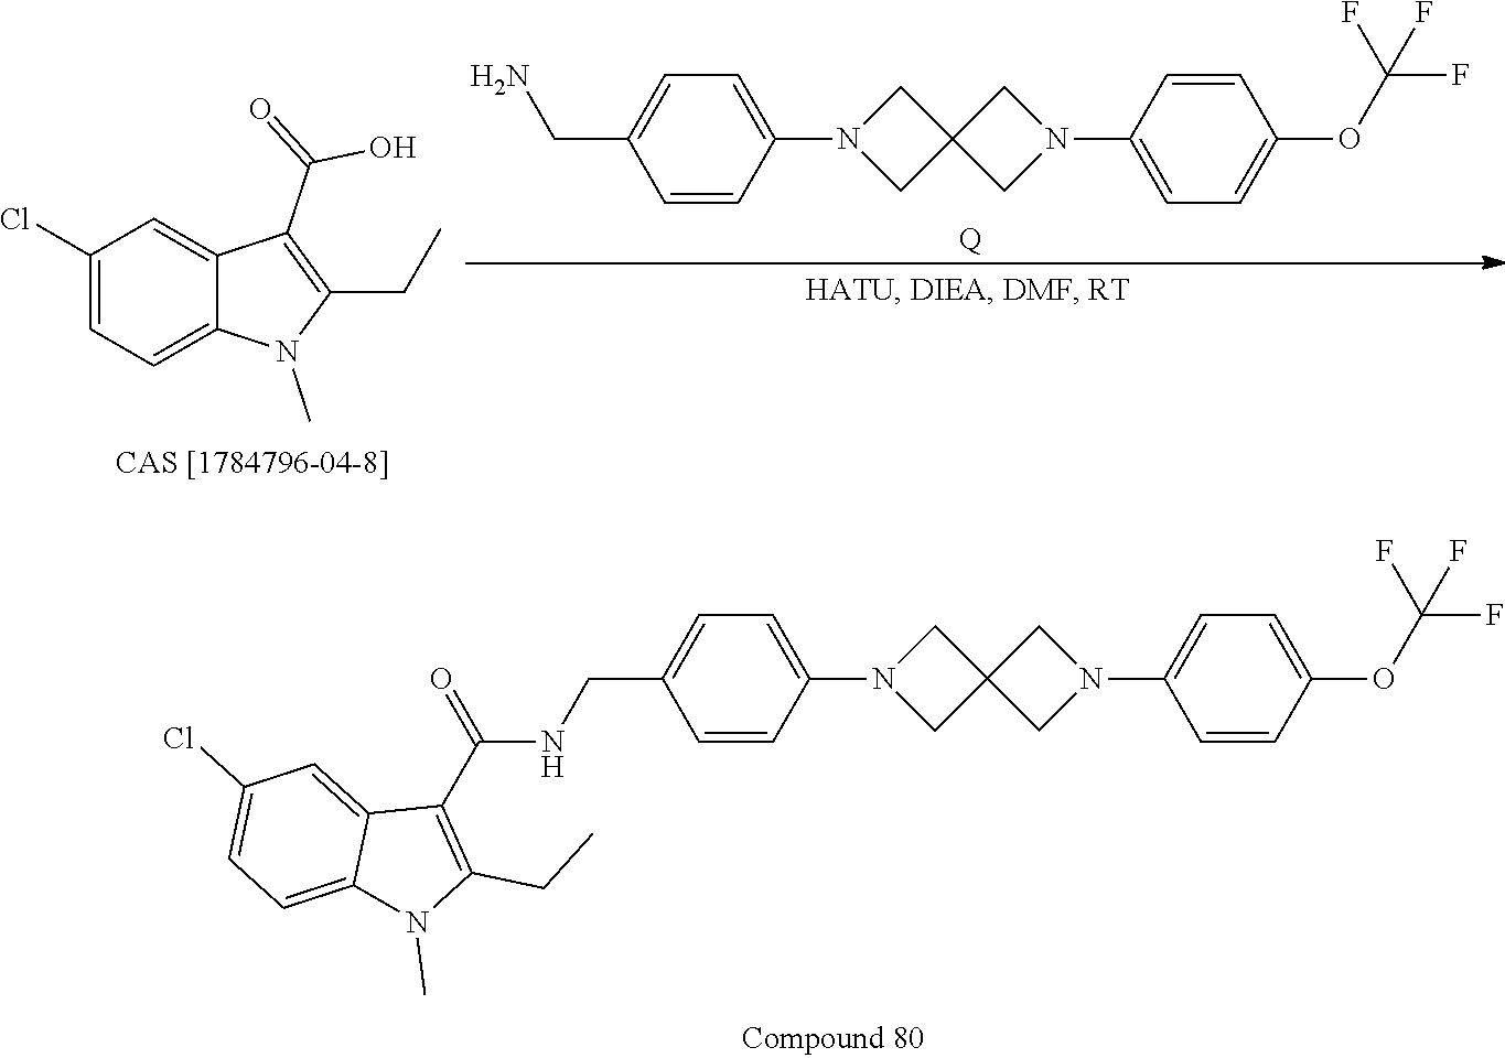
C1=C(CN)C=CC(N2CC3(C2)CN(C2=CC=C(OC(F)(F)F)C=C2)C3)=C1.[Q].C1(Cl)=CC=C2C(=C1)C(C(=O)O)=C(CC)N2C.C1=C(CNC(C2=C(CC)N(C)C3=CC=C(Cl)C=C23)=O)C=CC(N2CC3(C2)CN(C2=CC=C(OC(F)(F)F)C=C2)C3)=C1
